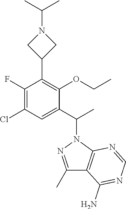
CC(N1CC(C2=C(OCC)C(C(C)N3N=C(C)C4=C3N=CN=C4N)=CC(Cl)=C2F)C1)C
